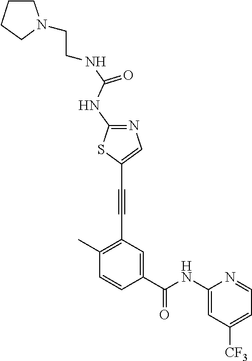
C1(C)=C(C#CC2=CN=C(NC(NCCN3CCCC3)=O)S2)C=C(C(NC2=CC([CF3])=CC=N2)=O)C=C1
